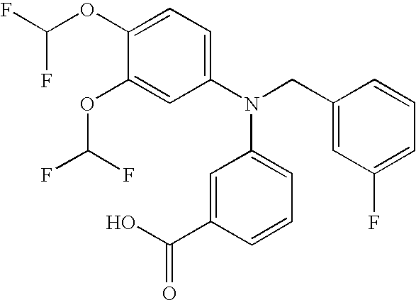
C1(OC(F)F)=CC=C(N(CC2=CC(F)=CC=C2)C2=CC=CC(C(=O)O)=C2)C=C1OC(F)F
